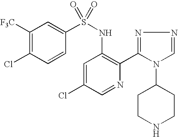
C1([F3C])=C(Cl)C=CC(S(NC2=C(C3=NN=CN3C3CCNCC3)N=CC(Cl)=C2)(=O)=O)=C1
